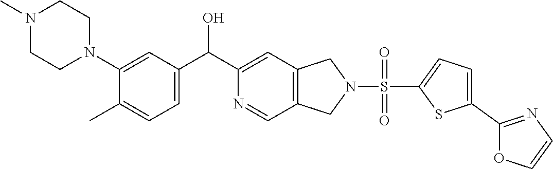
C1=C(N2CCN(C)CC2)C(C)=CC=C1C(C1=CC2=C(C=N1)CN(S(=O)(=O)C1=CC=C(C3=NC=CO3)S1)C2)O
